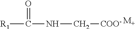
[R1]C(NC[COO-])=O.[M+]
